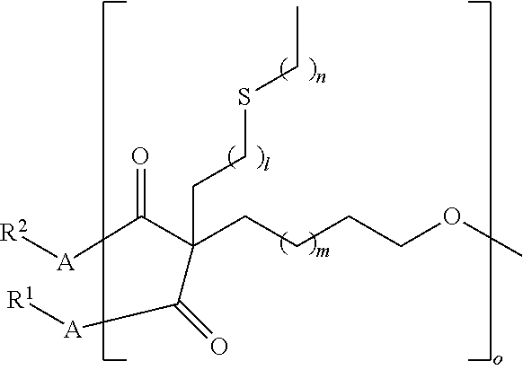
[R2][A]C(C(CCCCOC)(C([A][R1])=O)CCSCC)=O
